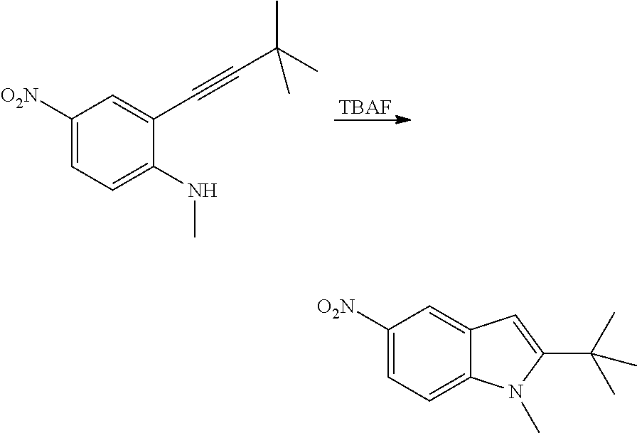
C1([O2N])=CC=C2C(=C1)C=C(C(C)(C)C)N2C.C1([O2N])=CC=C(NC)C(C#CC(C)(C)C)=C1.[TBAF]
